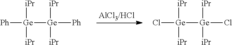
[AlCl3/HCl].[Ge]([Ph])([Ge]([Ph])([iPr])[iPr])([iPr])[iPr].[Ge](Cl)([Ge](Cl)([iPr])[iPr])([iPr])[iPr]
